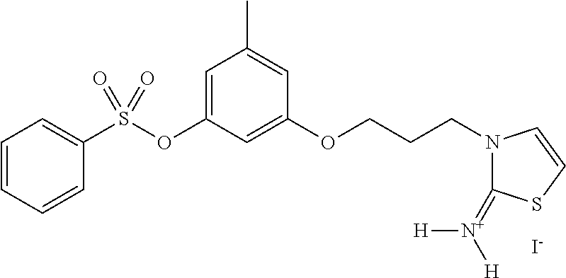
C1=CC=CC(S(OC2=CC(C)=CC(OCCCN3C(=[N+]([H])[H])SC=C3)=C2)(=O)=O)=C1.[I-]
